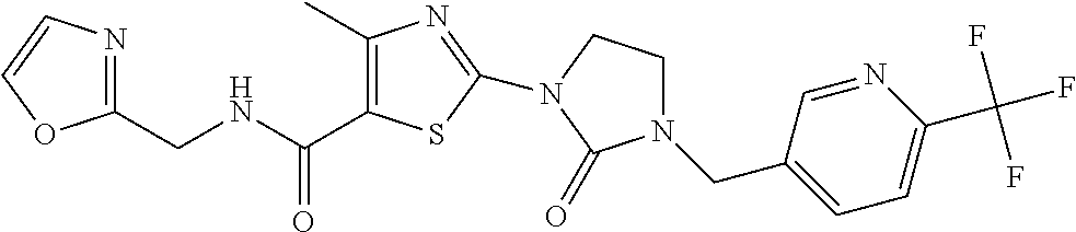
C1(CNC(=O)C2=C(C)N=C(N3CCN(CC4=CC=C(C(F)(F)F)N=C4)C3=O)S2)=NC=CO1
